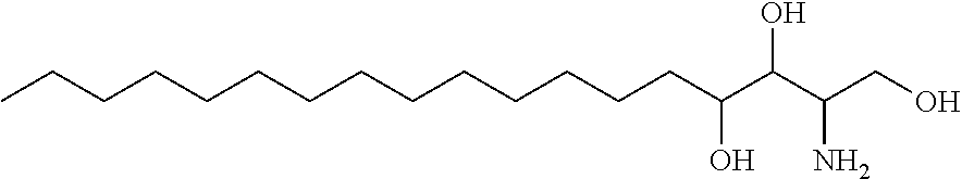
CCCCCCCCCCCCCCC(C(C(CO)N)O)O
